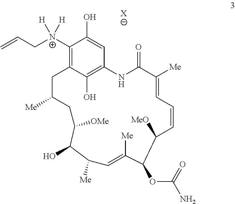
[X].C1([N+](CC=C)([H])[H])=C2C(O)=C(C=C1O)NC(=O)C([Me])=CC=CC([MeO])C(OC(N)=O)C([Me])=CC([Me])C(O)C([OMe])CC([Me])C2
